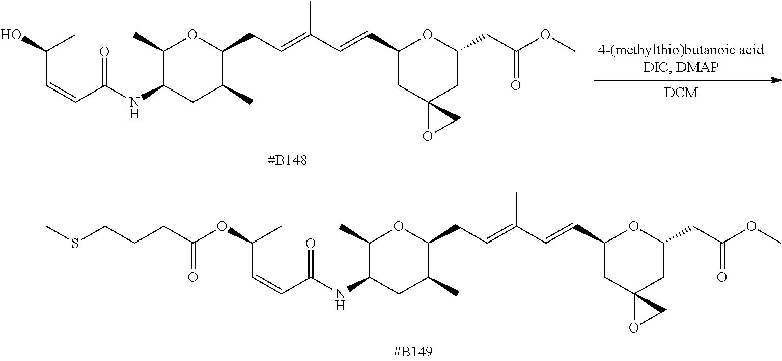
C(C=CC(NC1CC(C)C(CC=C(C=CC2CC3(CC(CC(=O)OC)O2)OC3)C)OC1C)=O)(OC(CCCSC)=O)C.C(C=CC(NC1CC(C)C(CC=C(C=CC2CC3(CC(CC(=O)OC)O2)OC3)C)OC1C)=O)(O)C
